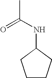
C(C)(NC1CCCC1)=O
